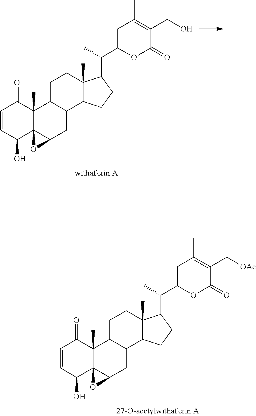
C1=CC(O)C23C(C)(C1=O)C1C(CC2O3)C2C(C)(CC1)C(C(C)C1OC(=O)C(C[OAc])=C(C)C1)CC2.C1=CC(O)C23C(C)(C1=O)C1C(CC2O3)C2C(C)(CC1)C(C(C)C1OC(=O)C(CO)=C(C)C1)CC2
